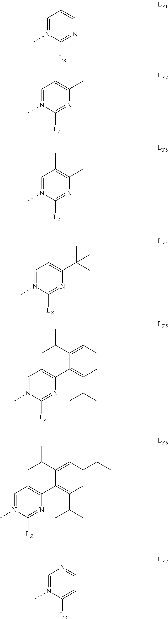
C1=N(C)C([LZ])=NC=C1.C1=N(C)C([LZ])=NC(C)=C1.C1=N(C)C([LZ])=NC(C)=C1C.C1=N(C)C([LZ])=NC(C(C)(C)C)=C1.C1=N(C)C([LZ])=NC(C2=C(C(C)C)C=CC=C2C(C)C)=C1.C1=N(C)C([LZ])=NC(C2=C(C(C)C)C=C(C(C)C)C=C2C(C)C)=C1.C1=N(C)C([LZ])=CC=N1
